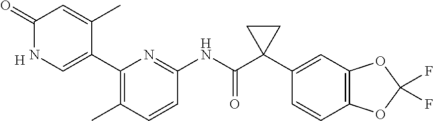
C1(=O)NC=C(C2=C(C)C=CC(NC(C3(C4=CC5=C(C=C4)OC(F)(F)O5)CC3)=O)=N2)C(C)=C1.[H]
